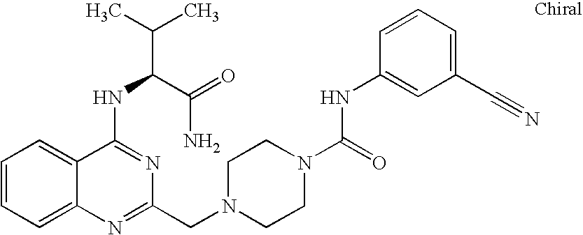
C1=CC=C2C(=C1)C(NC(C(=O)N)C(C)C)=NC(CN1CCN(C(=O)NC3=CC(C#N)=CC=C3)CC1)=N2
